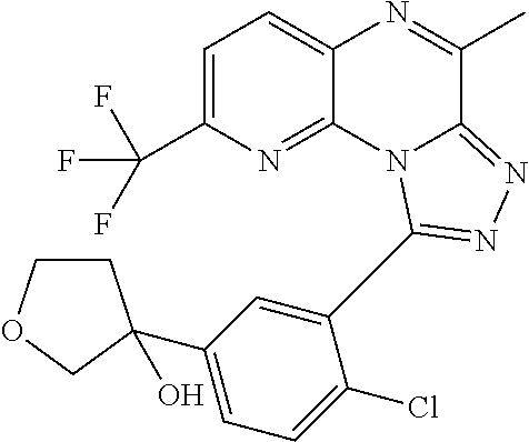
C1=C(C(F)(F)F)N=C2C(=C1)N=C(C)C1=NN=C(C3=CC(C4(O)CCOC4)=CC=C3Cl)N21
